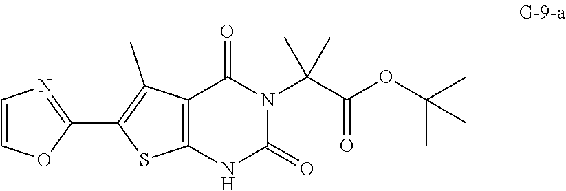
N1C(=O)N(C(C)(C)C(=O)OC(C)(C)C)C(=O)C2=C1SC(C1=NC=CO1)=C2C
